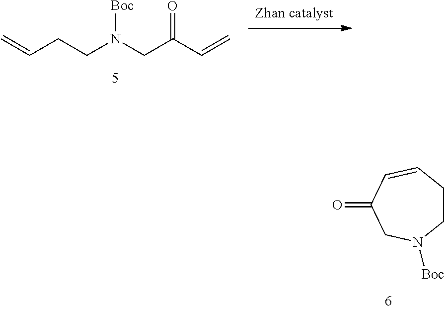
[Zhan catalyst].C(C(C=C)=O)N(CCC=C)[Boc].C1CN([Boc])CC(=O)C=C1
